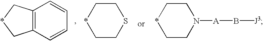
C1*CCN([A]B[J3])C1.C1*CCSC1.C12=C(C=CC=C1)C*C2
